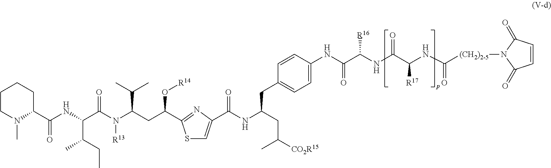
C1CN(C)C(C(NC(C(N(C(CC(O[R14])C2=NC(C(NC(CC([CO2R15])C)CC3=CC=C(NC(C(NC(C(NC([(CH2)2-5]N4C(=O)C=CC4=O)=O)[R17])=O)[R16])=O)C=C3)=O)=CS2)C(C)C)[R13])=O)C(CC)C)=O)CC1
